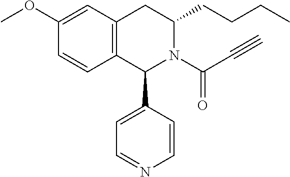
C12=C(CC(CCCC)N(C(C#C)=O)C1C1=CC=NC=C1)C=C(OC)C=C2
